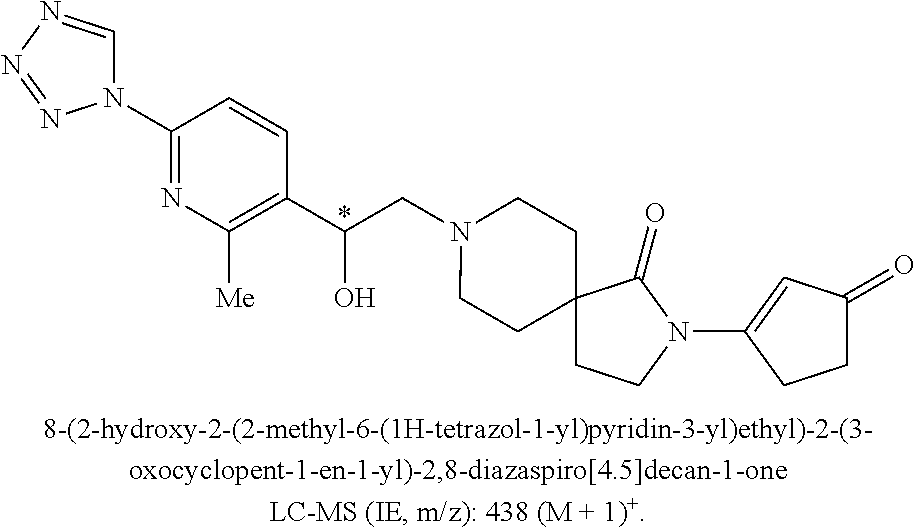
*.N1=C(N2C=NN=N2)C=CC(C(O)CN2CCC3(CC2)CCN(C2=CC(=O)CC2)C3=O)=C1[Me]
